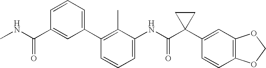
C1=C(NC(C2(C3=CC4=C(C=C3)OCO4)CC2)=O)C(C)=C(C2=CC=CC(C(NC)=O)=C2)C=C1
